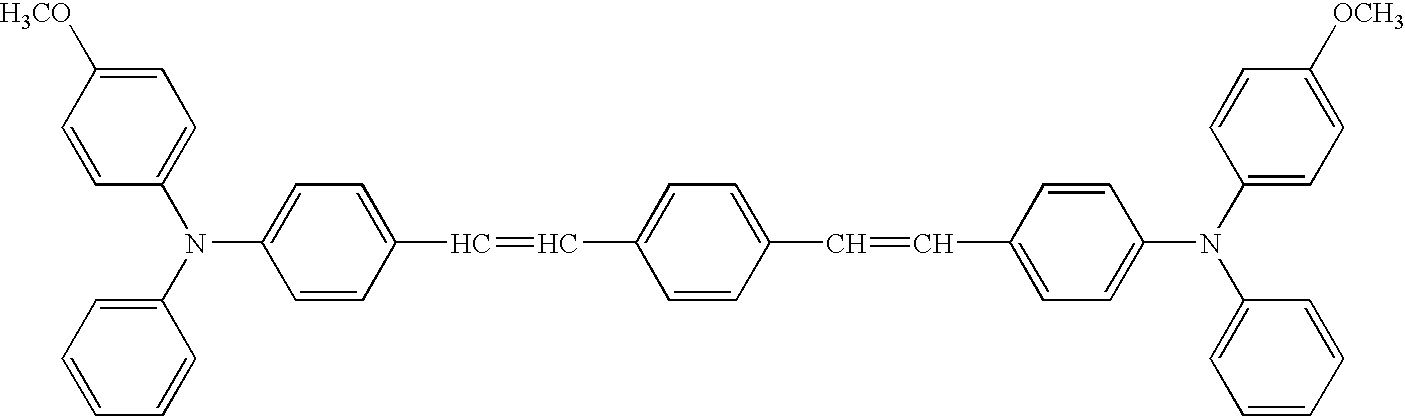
C1=CC(N(C2=CC=C([H3CO])C=C2)C2=CC=CC=C2)=CC=C1C=CC1=CC=C(C=CC2=CC=C(N(C3=CC=C([OCH3])C=C3)C3=CC=CC=C3)C=C2)C=C1
